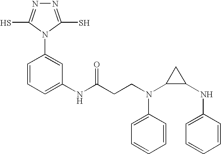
N1=C(S)N(C2=CC(NC(CCN(C3C(NC4=CC=CC=C4)C3)C3=CC=CC=C3)=O)=CC=C2)C(S)=N1
